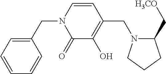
C1(CN2C(=O)C(O)=C(CN3C(C[H3CO])CCC3)C=C2)=CC=CC=C1
